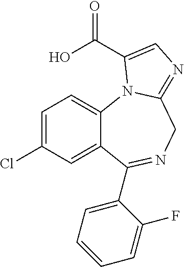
C1=C(Cl)C=C2C(=C1)N1C(=NC=C1C(O)=O)CN=C2C1=CC=CC=C1F
